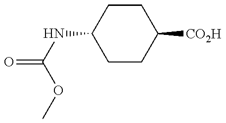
O=C(NC1CCC([CO2H])CC1)OC
